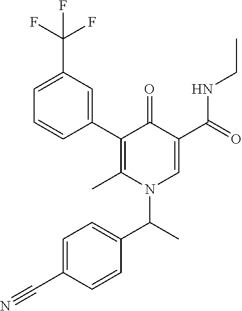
C1(C2=C(C)N(C(C)C3=CC=C(C#N)C=C3)C=C(C(=O)NCC)C2=O)=CC(C(F)(F)F)=CC=C1
